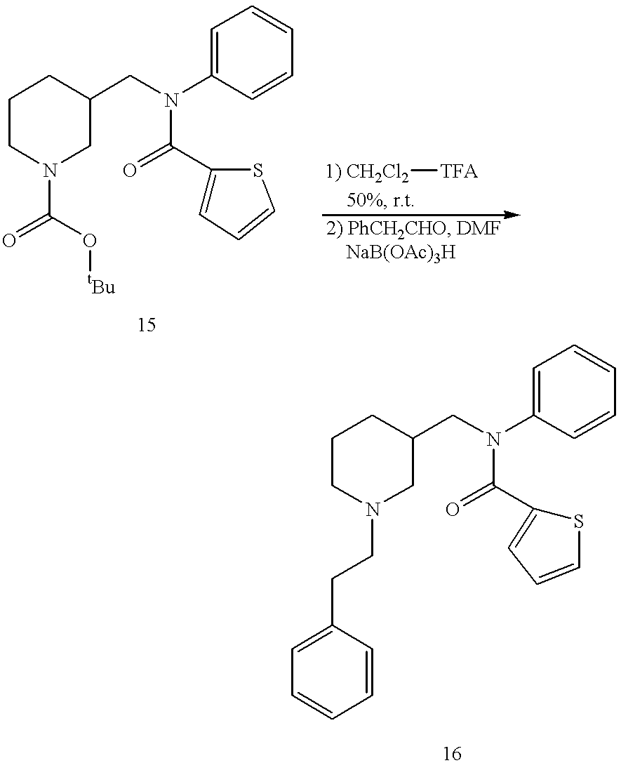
C1CN(C(=O)O[tBu])CC(CN(C2=CC=CC=C2)C(=O)C2=CC=CS2)C1.[1) CH2Cl2][TFA].C1CN(CCC2=CC=CC=C2)CC(CN(C2=CC=CC=C2)C(=O)C2=CC=CS2)C1
